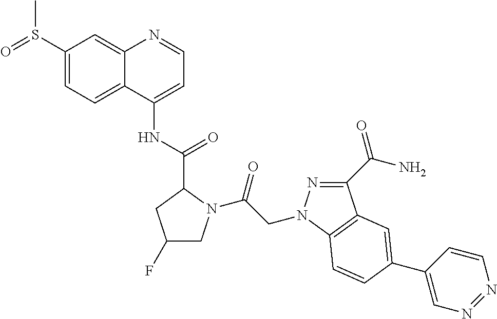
O=S(C1=CC=C2C(=C1)N=CC=C2NC(=O)C1N(C(CN2N=C(C(=O)N)C3=C2C=CC(C2=CN=NC=C2)=C3)=O)CC(F)C1)C
